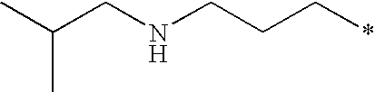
C(CNCCC*)(C)C
